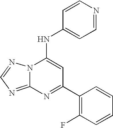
C12=NC=NN1C(NC1=CC=NC=C1)=CC(C1=C(F)C=CC=C1)=N2
